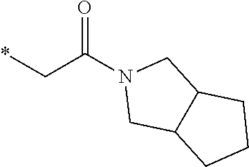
*CC(N1CC2C(C1)CCC2)=O
